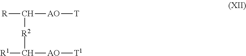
C([R2]C([AO][T1])[R1])([R])[AO][T]
